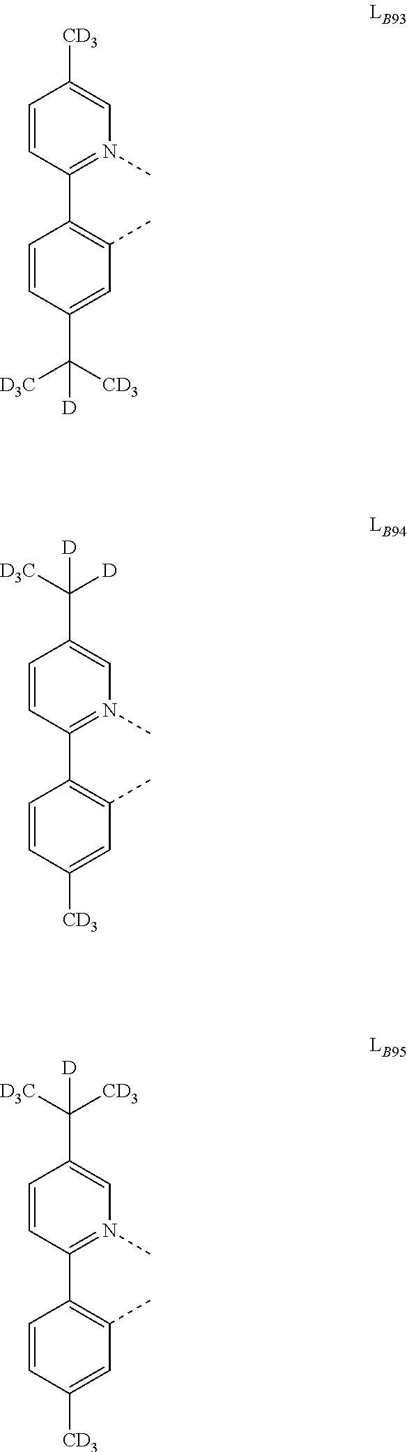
C1=CC(C2=C(C)C=C([CD3])C=C2)=N(C)C=C1C([D3C])([D])[D].C1=CC(C2=C(C)C=C([CD3])C=C2)=N(C)C=C1C([D3C])([CD3])[D].C1=CC(C2=C(C)C=C(C([CD3])([D3C])[D])C=C2)=N(C)C=C1[CD3]
